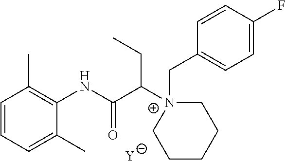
[Y].C1=CC=C(C)C(NC(C([N+]2(CC3=CC=C(F)C=C3)CCCCC2)CC)=O)=C1C
